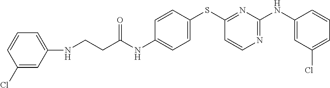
C1=CC(SC2=NC(NC3=CC(Cl)=CC=C3)=NC=C2)=CC=C1NC(CCNC1=CC=CC(Cl)=C1)=O
